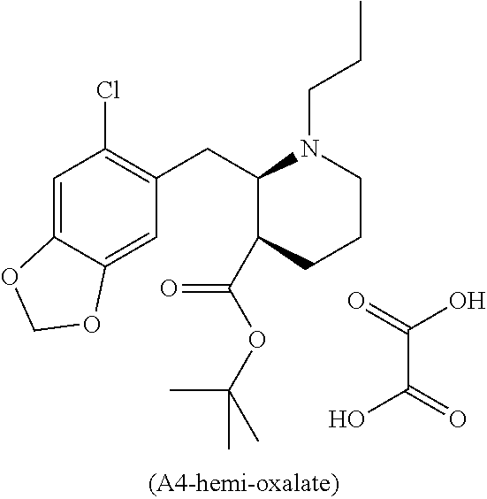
C1=C2C(=CC(CC3N(CCC)CCCC3C(OC(C)(C)C)=O)=C1Cl)OCO2.O=C(O)C(=O)O
